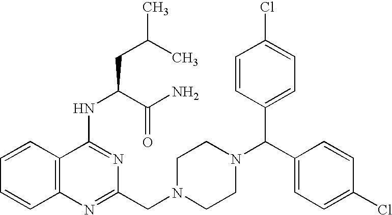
C12=C(C=CC=C1)C(NC(CC(C)C)C(N)=O)=NC(CN1CCN(C(C3=CC=C(Cl)C=C3)C3=CC=C(Cl)C=C3)CC1)=N2
